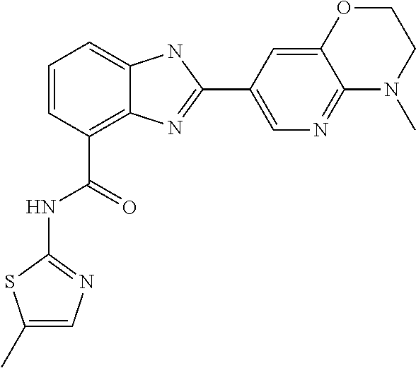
C1=CC(C(=O)NC2=NC=C(C)S2)=C2C(=C1)NC(C1=CN=C3C(=C1)OCCN3C)=N2
